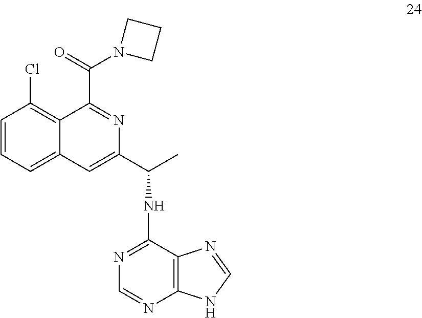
C1=CC=C2C(=C1Cl)C(C(=O)N1CCC1)=NC(C(C)NC1=NC=NC3=C1N=CN3)=C2
